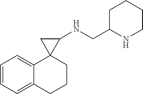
C1=CC=C2C(=C1)CCCC21C(NCC2NCCCC2)C1
